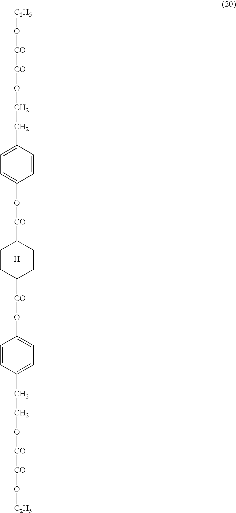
C1=CC(CCO[CO][CO]O[C2H5])=CC=C1O[CO]C1CCC([CO]OC2=CC=C(CCO[CO][CO]O[C2H5])C=C2)CC1.[H]
